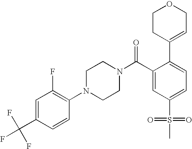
C1(C(F)(F)F)=CC(F)=C(N2CCN(C(C3=CC(S(=O)(=O)C)=CC=C3C3=CCOCC3)=O)CC2)C=C1
